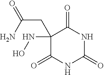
C1(=O)NC(=O)NC(=O)C1(NO)CC(=O)N
